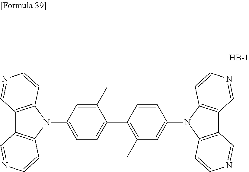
C12=C(N(C3=CC=C(C4=C(C)C=C(N5C6=C(C7=C5C=CN=C7)C=NC=C6)C=C4)C(C)=C3)C3=C1C=NC=C3)C=CN=C2
